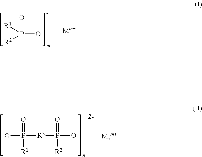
O=P(O)([R1])[R2].O=P(O)([R3]P(O)(=O)[R1])[R2]
